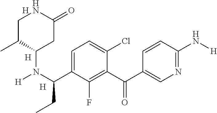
C1=C(C(N([H])C2C(C)CNC(=O)C2)CC)C(F)=C(C(C2=CN=C(N[H])C=C2)=O)C(Cl)=C1.[H].[H].[H]
